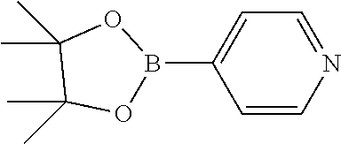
C1=C(B2OC(C)(C)C(C)(C)O2)C=CN=C1
